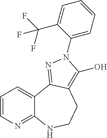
C1=CN=C2C(=C1)C1=NN(C3=CC=CC=C3C(F)(F)F)C(O)=C1CCN2
